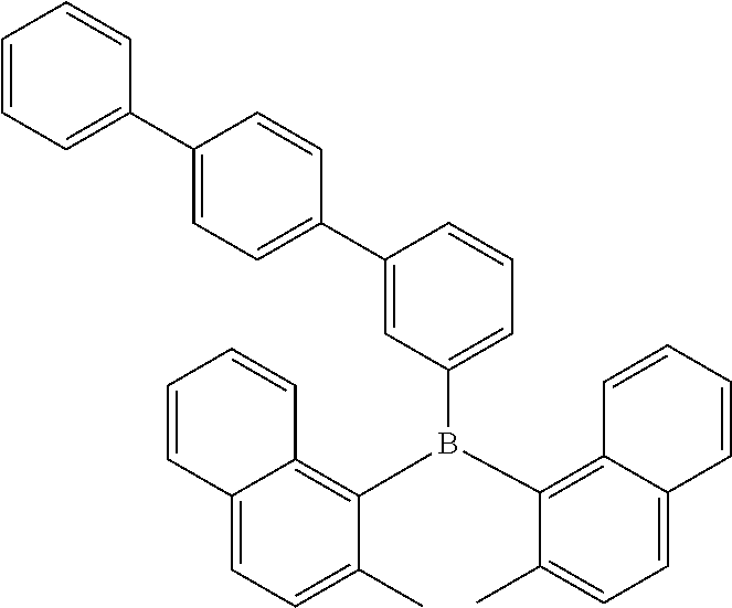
C1(B(C2=C3C(=CC=C2C)C=CC=C3)C2=C3C(=CC=C2C)C=CC=C3)=CC=CC(C2=CC=C(C3=CC=CC=C3)C=C2)=C1
